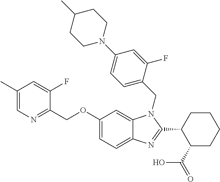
C1(OCC2=NC=C(C)C=C2F)=CC=C2C(=C1)N(CC1=CC=C(N3CCC(C)CC3)C=C1F)C(C1C(C(=O)O)CCCC1)=N2
